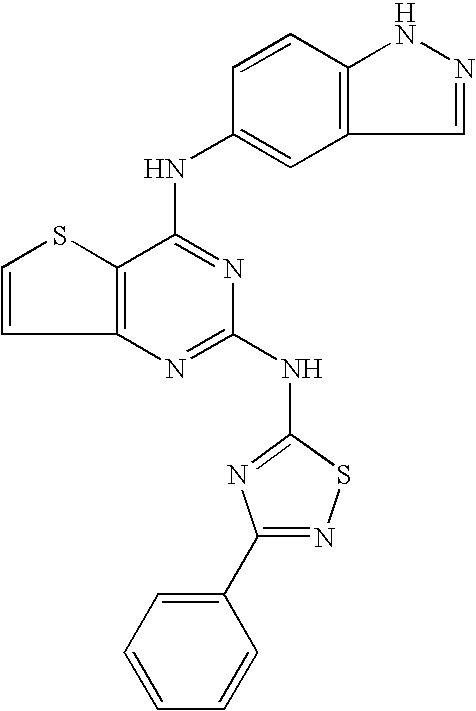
C12=C(C(NC3=CC4=C(C=C3)NN=C4)=NC(NC3=NC(C4=CC=CC=C4)=NS3)=N1)SC=C2
